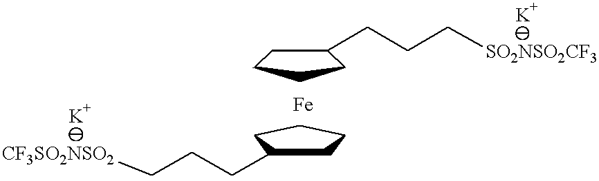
[CF3SO2NSO2]CCCC1CCCC1.[SO2NSO2CF3]CCCC1CCCC1
